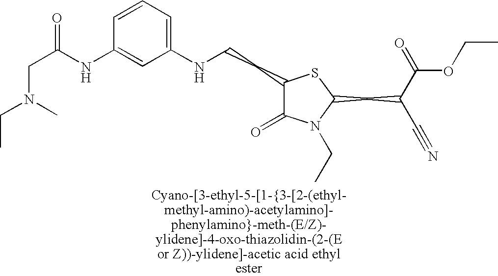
C1(CCNC2=CC=CC(NC(CN(CC)C)=O)=C2)C(=O)N(CC)C(CC(C(=O)OCC)C#N)S1
